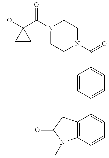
OC1(C(N2CCN(C(=O)C3=CC=C(C4=CC=CC5=C4CC(=O)N5C)C=C3)CC2)=O)CC1
